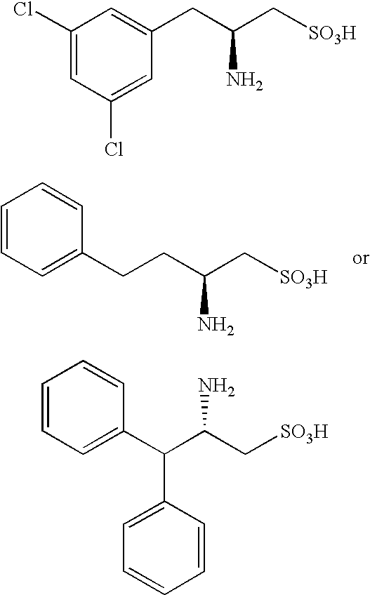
C1=CC=C(CCC(C[SO3H])N)C=C1.C1(Cl)=CC(Cl)=CC(CC(C[SO3H])N)=C1.C1=CC=C(C(C(C[SO3H])N)C2=CC=CC=C2)C=C1
